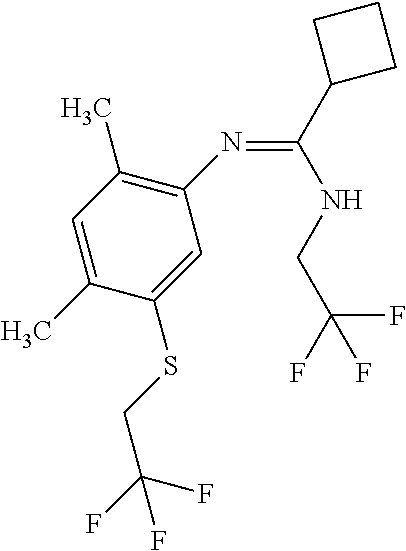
C1(N=C(C2CCC2)NCC(F)(F)F)=C(C)C=C(C)C(SCC(F)(F)F)=C1
